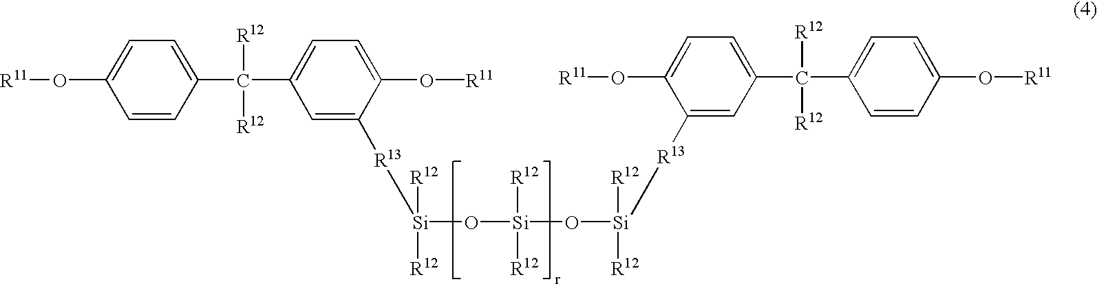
C1=C(O[R11])C=CC(C([R12])([R12])C2=CC=C(O[R11])C([R13][Si]([R12])(O[Si]([R12])([R12])O[Si]([R12])([R12])[R13]C3=CC(C(C4=CC=C(O[R11])C=C4)([R12])[R12])=CC=C3O[R11])[R12])=C2)=C1
